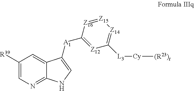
C1([R39])=CN=C2C(=C1)C([A1]C1=[Z12]C([L3][Cy][(R23)t])=[Z14][Z15]=[Z16]1)=CN2
